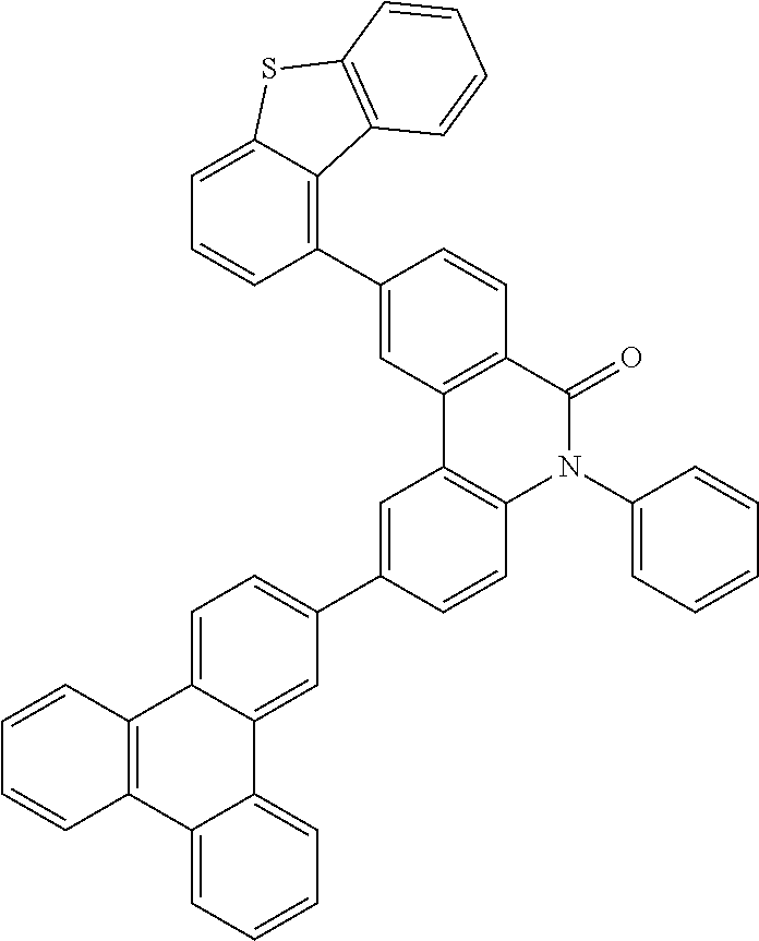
C1=CC2=C(C=C1)C1=CC=CC=C1C1=CC(C3=CC4=C(C=C3)N(C3=CC=CC=C3)C(=O)C3=C4C=C(C4=C5C(=CC=C4)SC4=C5C=CC=C4)C=C3)=CC=C21
